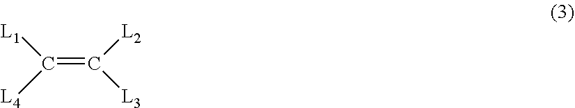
C(=C([L3])[L2])([L1])[L4]
